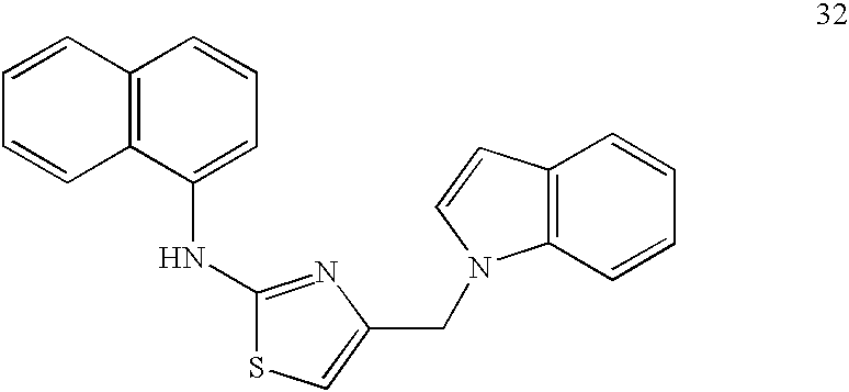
C12=C(C(NC3=NC(CN4C5=C(C=CC=C5)C=C4)=CS3)=CC=C1)C=CC=C2
